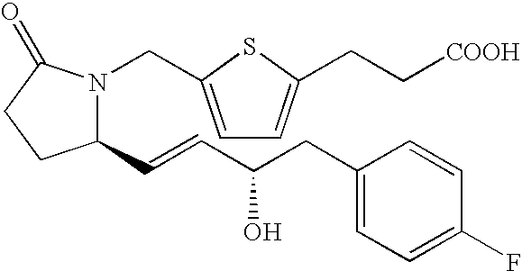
C1(C=CC(CC2=CC=C(F)C=C2)O)N(CC2=CC=C(CC[COOH])S2)C(=O)CC1
